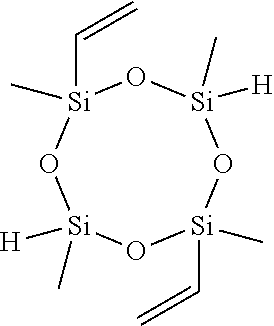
O1[Si]([H])(C)O[Si](C=C)(C)O[Si]([H])(C)O[Si]1(C=C)C
